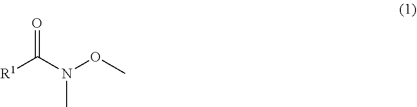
CN(C([R1])=O)OC
